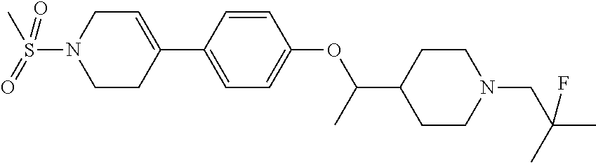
C1=C(C2=CC=C(OC(C3CCN(CC(F)(C)C)CC3)C)C=C2)CCN(S(C)(=O)=O)C1
